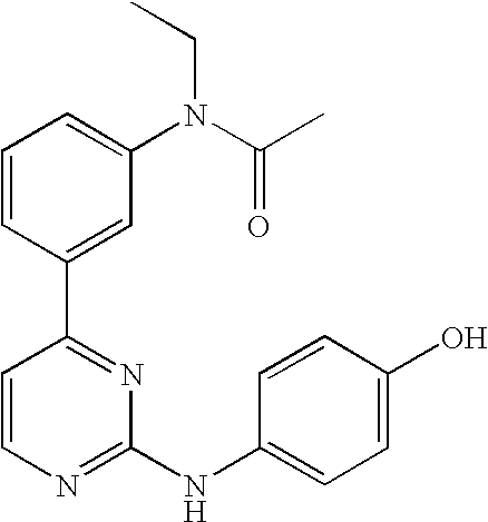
C1=CC(C2=NC(NC3=CC=C(O)C=C3)=NC=C2)=CC(N(CC)C(C)=O)=C1
